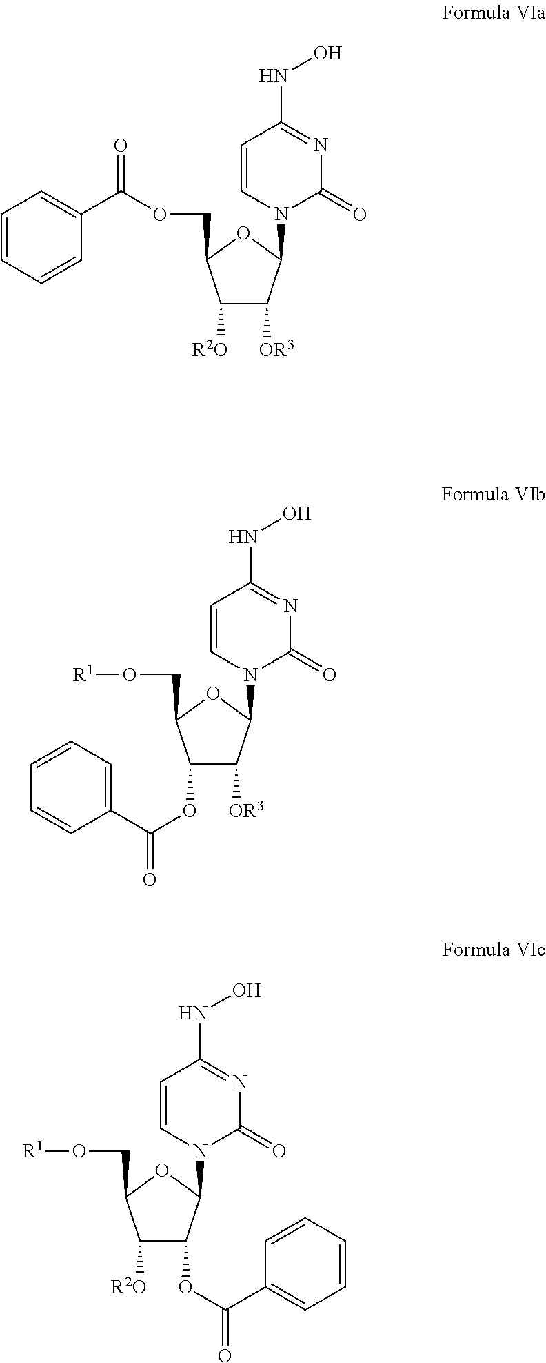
C1([R2O])C([OR3])C(N2C(=O)N=C(NO)C=C2)OC1COC(C1=CC=CC=C1)=O.C1(OC(=O)C2=CC=CC=C2)C([OR3])C(N2C(=O)N=C(NO)C=C2)OC1CO[R1].C1([R2O])C(OC(=O)C2=CC=CC=C2)C(N2C(=O)N=C(NO)C=C2)OC1CO[R1]
